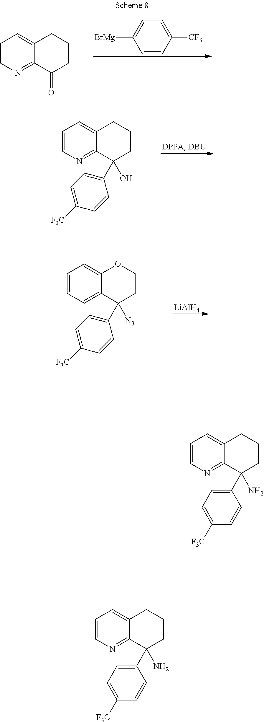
C1=CN=C2C(=C1)CCCC2=O.C1=CC([CF3])=CC=C1[BrMg].C1=CC=C2C(=C1)OCCC2([N3])C1=CC=C([F3C])C=C1.[LiAlH4].C1=CN=C2C(=C1)CCCC2(O)C1=CC=C([F3C])C=C1.C1=CN=C2C(=C1)CCCC2(C1=CC=C([F3C])C=C1)N.C1=CN=C2C(=C1)CCCC2(C1=CC=C([F3C])C=C1)N
